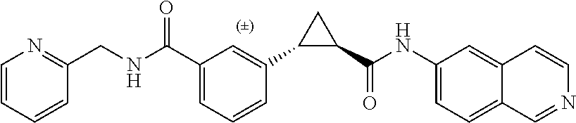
C1=C(C(NCC2=NC=CC=C2)=O)C=C(C2C(C(NC3=CC=C4C(=C3)C=CN=C4)=O)C2)C=C1
